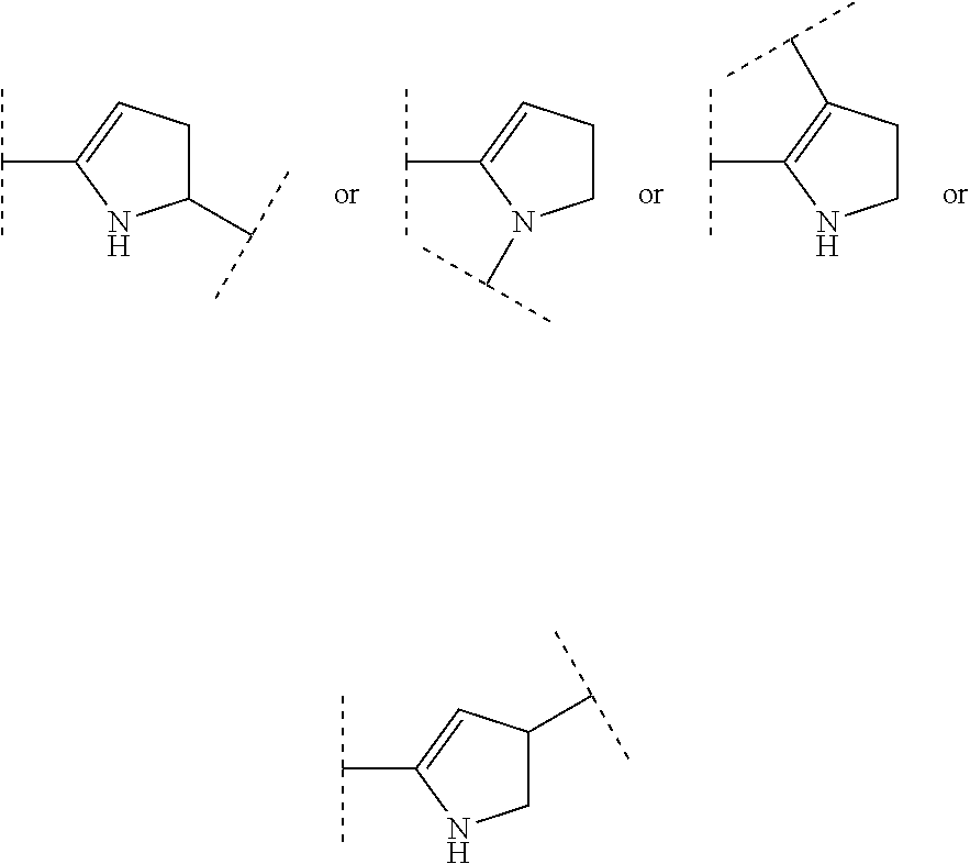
C1(C(C)C)CC=C(C(C)C)N1.C1CC=C(C(C)C)N1C(C)C.C1CNC(C(C)C)=C1C(C)C.C1(C(C)C)CNC(C(C)C)=C1
